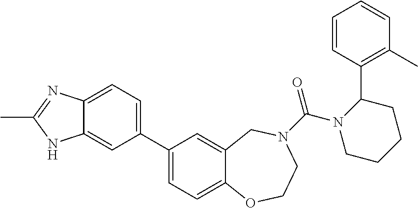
C1(C2=CC=C3C(=C2)NC(C)=N3)=CC=C2C(=C1)CN(C(N1CCCCC1C1=C(C)C=CC=C1)=O)CCO2
